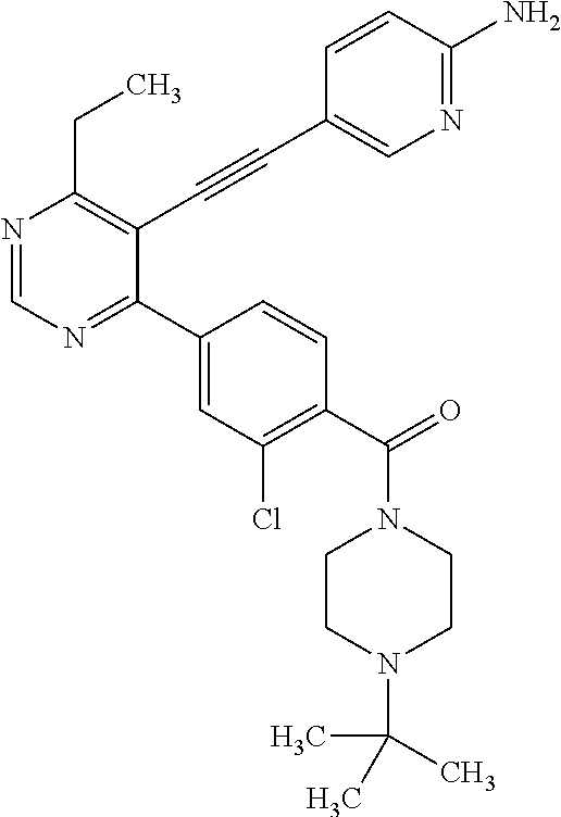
N1=CN=C(C2=CC(Cl)=C(C(=O)N3CCN(C(C)(C)C)CC3)C=C2)C(C#CC2=CN=C(N)C=C2)=C1CC
